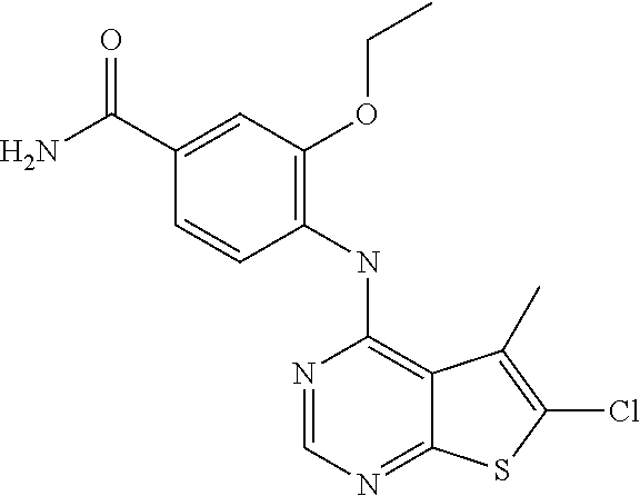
C1=C(C(=O)N)C=CC(NC2=C3C(=NC=N2)SC(Cl)=C3C)=C1OCC
